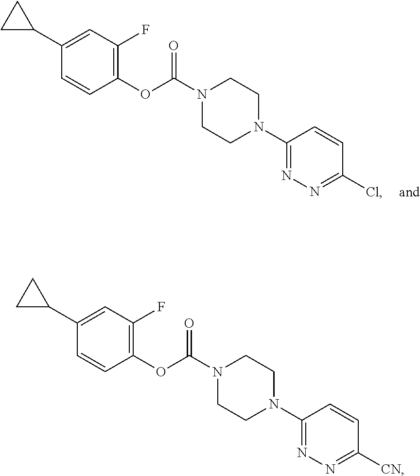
C1(OC(N2CCN(C3=NN=C(Cl)C=C3)CC2)=O)=C(F)C=C(C2CC2)C=C1.C1(OC(N2CCN(C3=NN=C([CN])C=C3)CC2)=O)=C(F)C=C(C2CC2)C=C1
